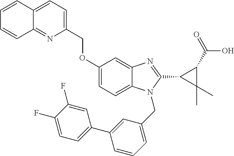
C1(COC2=CC=C3C(=C2)N=C(C2C(C)(C)C2C(=O)O)N3CC2=CC=CC(C3=CC=C(F)C(F)=C3)=C2)=CC=C2C(=N1)C=CC=C2
